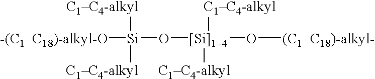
[-(C1C18)-alkyl-O][Si]([C1C4-alkyl])([C1C4-alkyl])O[[Si]14](O[(C1C18)-alkyl-])([C1C4-alkyl])[C1C4-alkyl]
